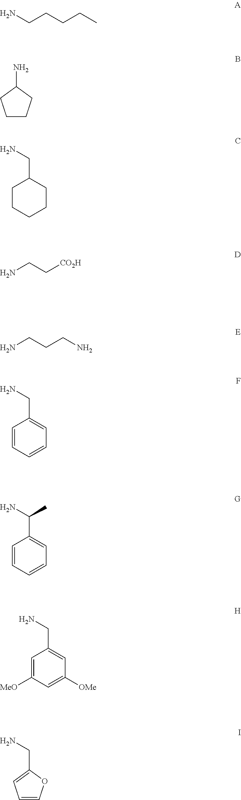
NCCCCC.C1CCC(N)C1.C1CCCCC1CN.NCCCN.NCC[CO2H].C1=CC=CC=C1CN.C1=CC=CC=C1C(N)C.C1=C([MeO])C=C([OMe])C=C1CN.C1=COC(CN)=C1
